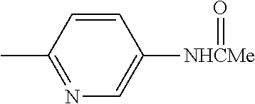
C1=CC(C)=NC=C1[NHCMe]=O
